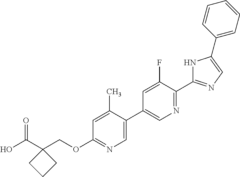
OC(C1(COC2=NC=C(C3=CN=C(C4=NC=C(C5=CC=CC=C5)N4)C(F)=C3)C(C)=C2)CCC1)=O
